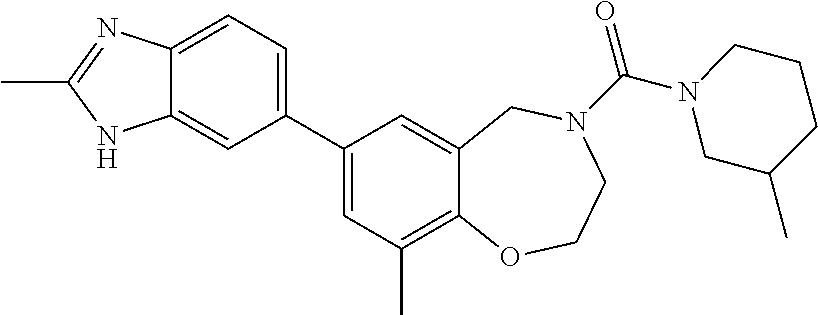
C12=CC=C(C3=CC(C)=C4C(=C3)CN(C(=O)N3CC(C)CCC3)CCO4)C=C1NC(C)=N2
